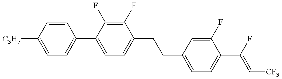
C1=C([C3H7])C=CC(C2=CC=C(CCC3=CC=C(C(=C[CF3])F)C(F)=C3)C(F)=C2F)=C1
